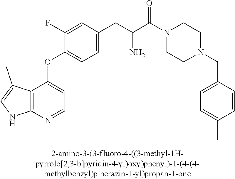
C1(F)=CC(CC(C(N2CCN(CC3=CC=C(C)C=C3)CC2)=O)N)=CC=C1OC1=CC=NC2=C1C(C)=CN2
